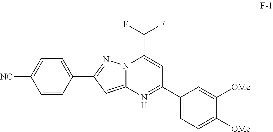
N12C(=CC(C3=CC=C([NC])C=C3)=N1)N=C(C1=CC=C([OMe])C([OMe])=C1)C=C2C(F)F
